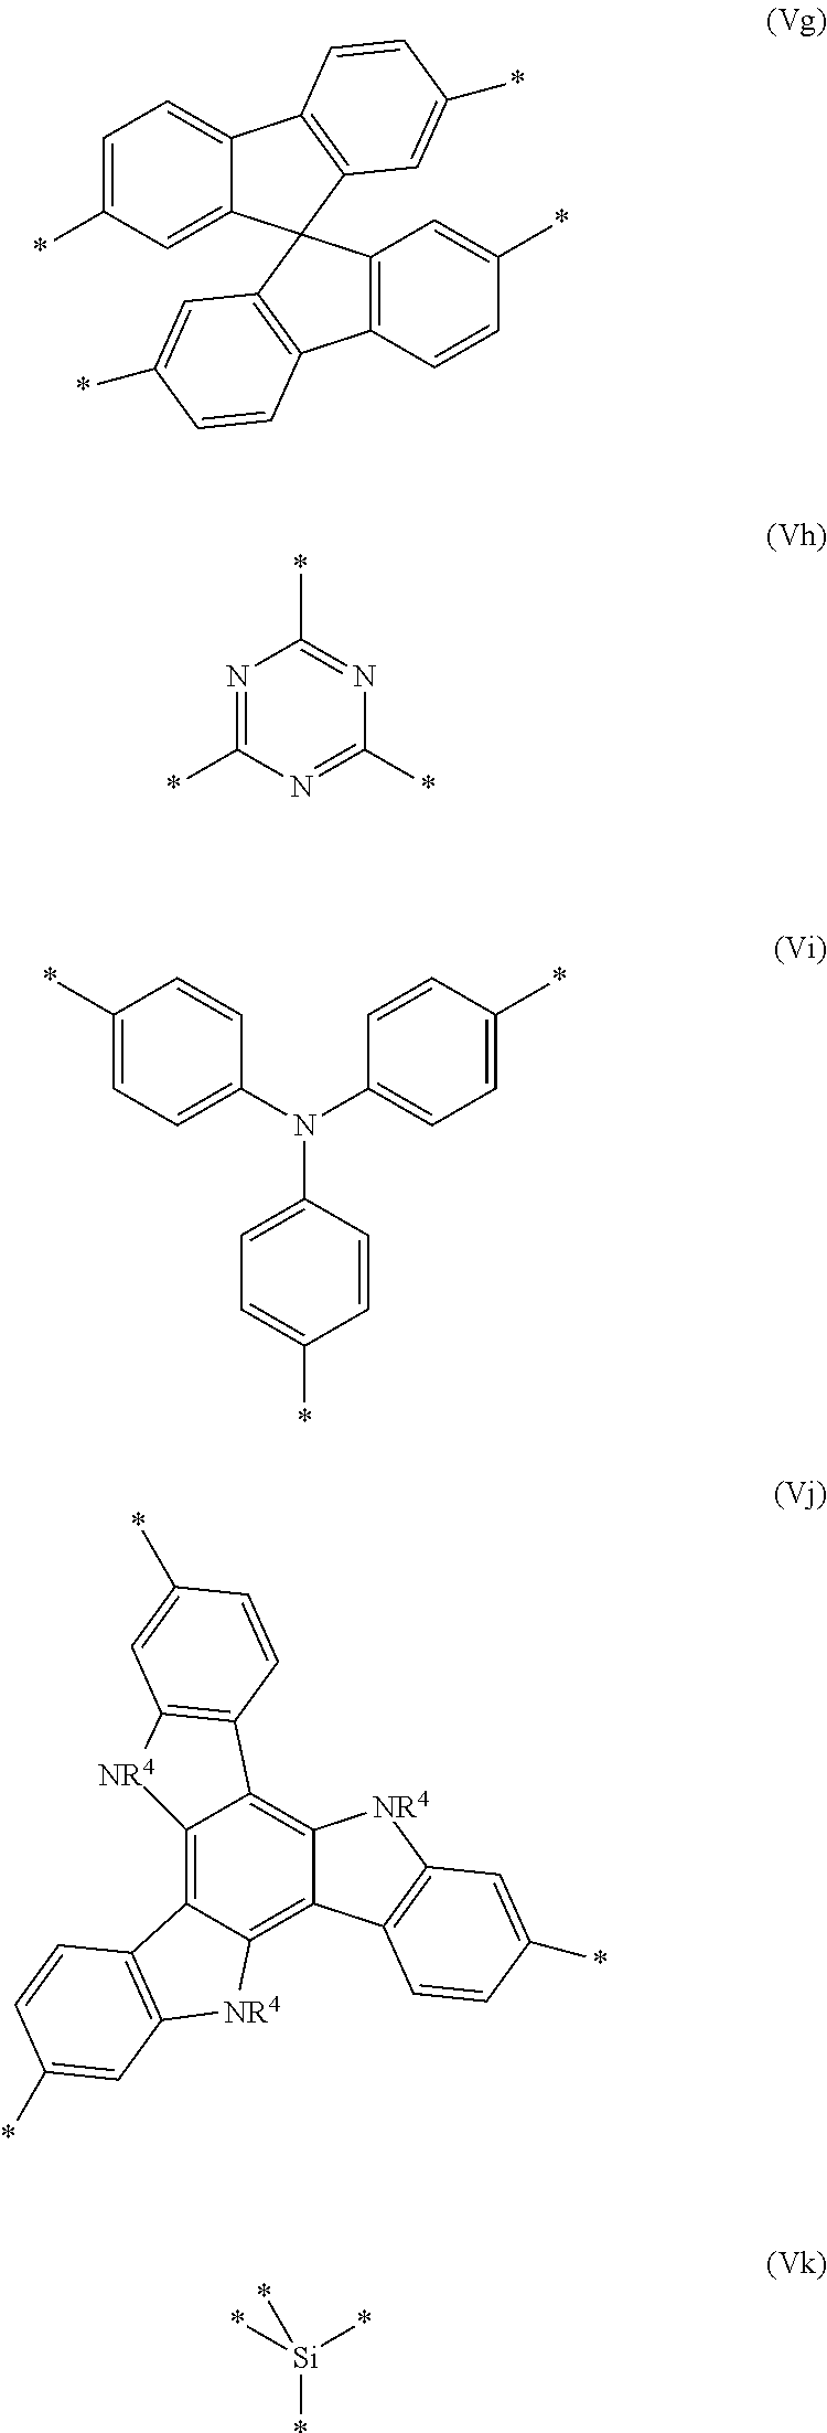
C1=C(*)C=C2C(=C1)C1=C(C=C(*)C=C1)C21C2=C(C=CC(*)=C2)C2=C1C=C(*)C=C2.N1=C(*)N=C(*)N=C1*.C1(*)=CC=C(N(C2=CC=C(*)C=C2)C2=CC=C(*)C=C2)C=C1.C12=C3C(=C4C(=C1C1=C([NR4]2)C=C(*)C=C1)[NR4]C1=C4C=CC(*)=C1)[NR4]C1=C3C=CC(*)=C1.*[Si](*)(*)*
